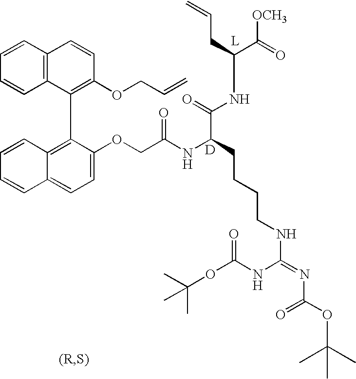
C1=CC2=C(C=C1)C(C1=C3C(=CC=C1OCC(NC(C(NC(C([OCH3])=O)CC=C)=O)CCCCNC(=NC(OC(C)(C)C)=O)NC(OC(C)(C)C)=O)=O)C=CC=C3)=C(OCC=C)C=C2.[D].[L]
